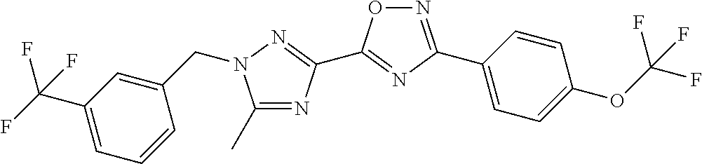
C1(C)=NC(C2=NC(C3=CC=C(OC(F)(F)F)C=C3)=NO2)=NN1CC1=CC(C(F)(F)F)=CC=C1
